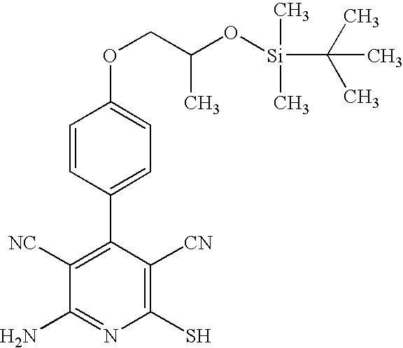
C1=CC(C2=C([NC])C(N)=NC(S)=C2[CN])=CC=C1OCC(O[Si](C(C)(C)C)(C)C)C
